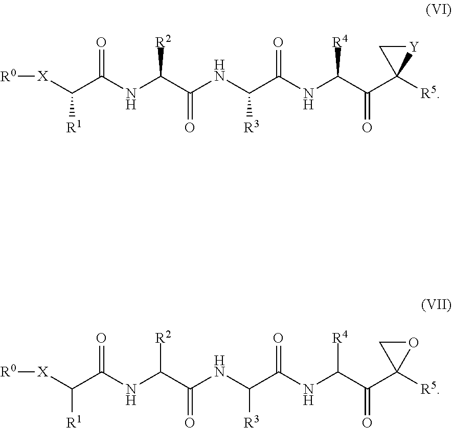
[R0][X]C(C(NC(C(NC(C(NC(C(C1([R5])[Y]C1)=O)[R4])=O)[R3])=O)[R2])=O)[R1].[R0][X]C(C(NC(C(NC(C(NC(C(C1([R5])OC1)=O)[R4])=O)[R3])=O)[R2])=O)[R1]
